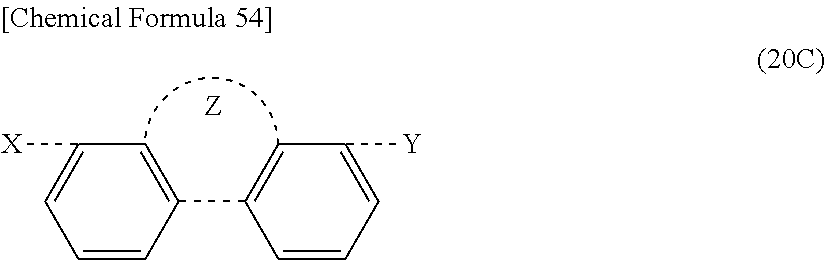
C1(C2=CC([Y])=CC=C2)=CC([X])=CC=C1
